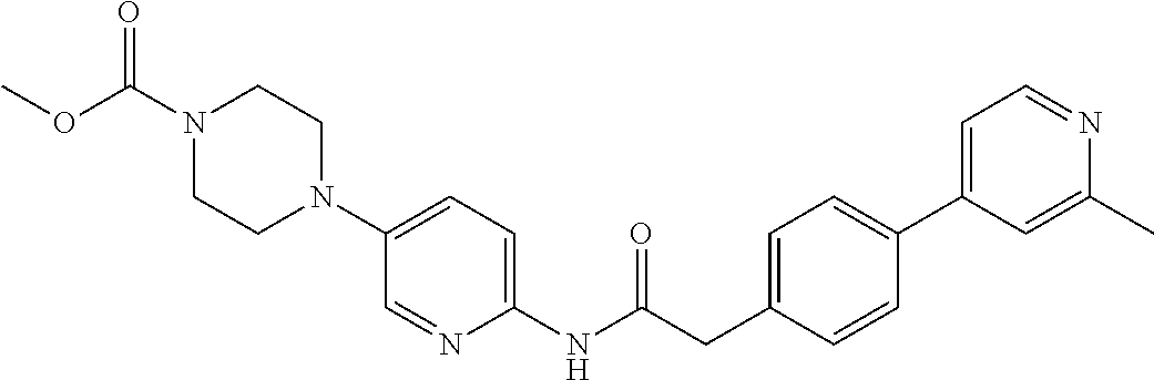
N1(C(OC)=O)CCN(C2=CC=C(NC(CC3=CC=C(C4=CC=NC(C)=C4)C=C3)=O)N=C2)CC1
